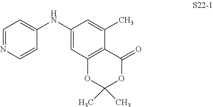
C1(NC2=CC=NC=C2)=CC2=C(C(C)=C1)C(=O)OC(C)(C)O2
